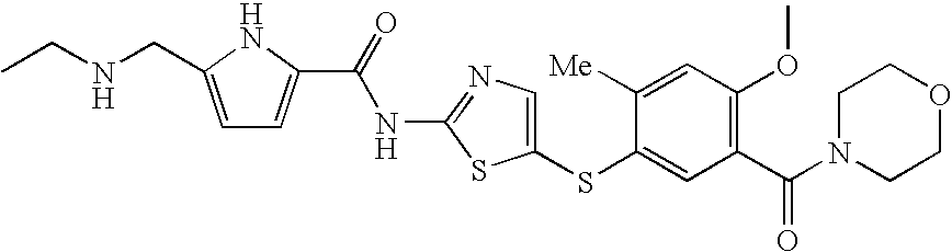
C1(SC2=CC(C(N3CCOCC3)=O)=C(OC)C=C2[Me])=CN=C(NC(C2=CC=C(CNCC)N2)=O)S1
